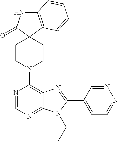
C12=C(C3(C(=O)N1)CCN(C1=C4C(=NC=N1)N(CC)C(C1=CC=NN=C1)=N4)CC3)C=CC=C2
